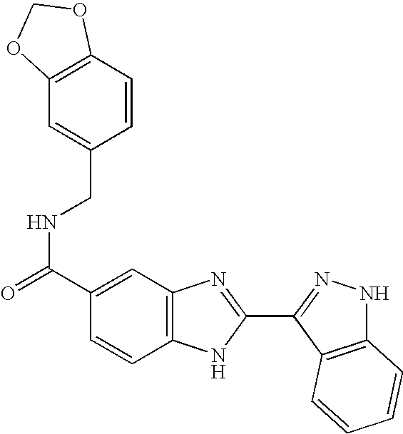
N(C(C1=CC2=C(C=C1)NC(C1=NNC3=C1C=CC=C3)=N2)=O)CC1=CC2=C(C=C1)OCO2
